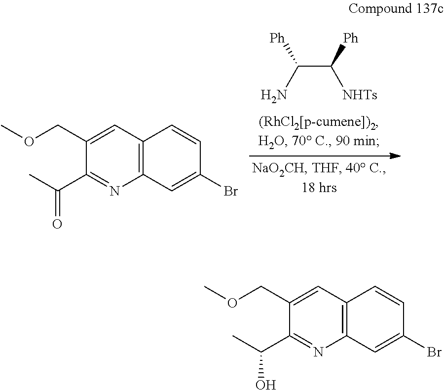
C12=C(C=C(COC)C(C(C)=O)=N1)C=CC(Br)=C2.C(C([Ph])[NHTs])(N)[Ph].C12=C(C=C(COC)C(C(C)O)=N1)C=CC(Br)=C2
